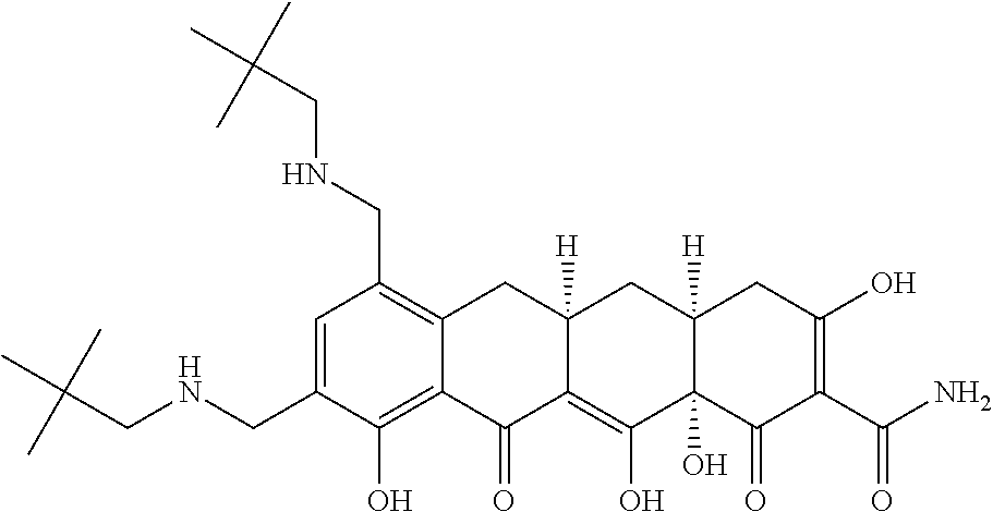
C1=C(CNCC(C)(C)C)C(O)=C2C(=C1CNCC(C)(C)C)CC1([H])C(=C(O)C3(O)C([H])(C1)CC(O)=C(C(N)=O)C3=O)C2=O
